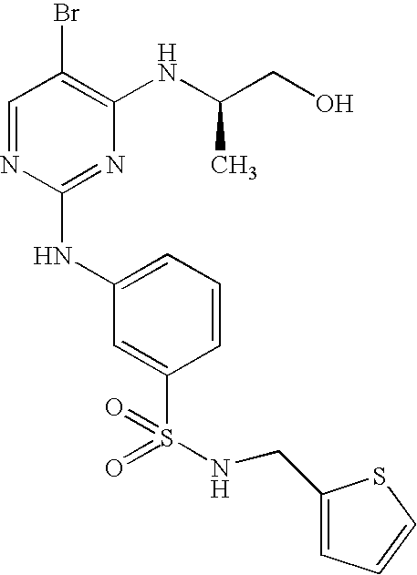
C1=NC(NC2=CC=CC(S(=O)(=O)NCC3=CC=CS3)=C2)=NC(NC(CO)C)=C1Br
